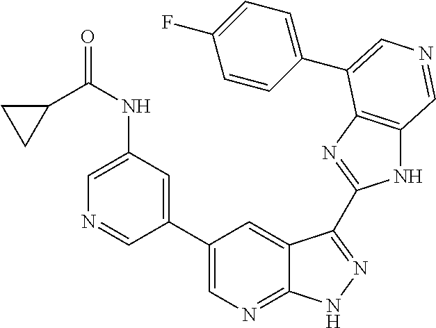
C1(C2=CN=C3C(=C2)C(C2=NC4=C(N2)C=NC=C4C2=CC=C(F)C=C2)=NN3)=CC(NC(C2CC2)=O)=CN=C1
